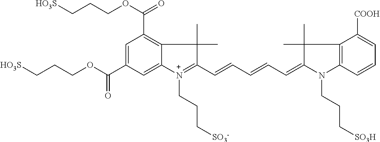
C1=C(C(OCCC[HO3S])=O)C=C2C(=C1C(OCCC[HO3S])=O)C(C)(C)C(C=CC=CC=C1C(C)(C)C3=C(N1CCC[SO3H])C=CC=C3[COOH])=[N+]2CCC[SO3-]
